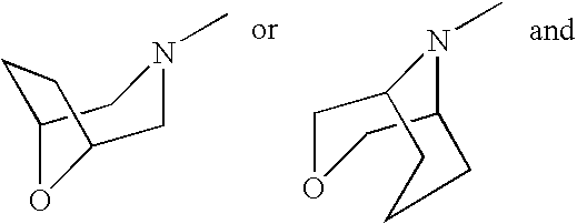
C12OC(CN(C)C1)CC2.C1OCC2N(C)C1CCC2
